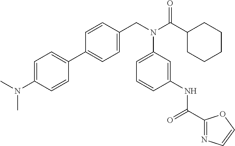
C1=C(N(C)C)C=CC(C2=CC=C(CN(C(C3CCCCC3)=O)C3=CC=CC(NC(C4=NC=CO4)=O)=C3)C=C2)=C1
